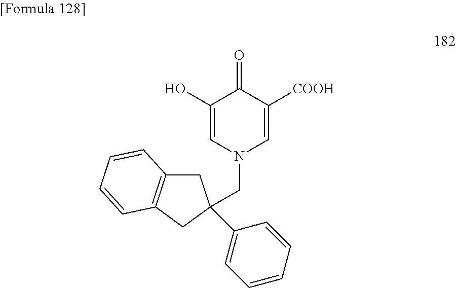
C1(O)=CN(CC2(C3=CC=CC=C3)CC3=C(C2)C=CC=C3)C=C([COOH])C1=O
